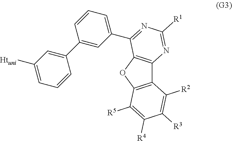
C12=C(OC3=C1N=C([R1])N=C3C1=CC=CC(C3=CC([Htuni])=CC=C3)=C1)C([R5])=C([R4])C([R3])=C2[R2]
